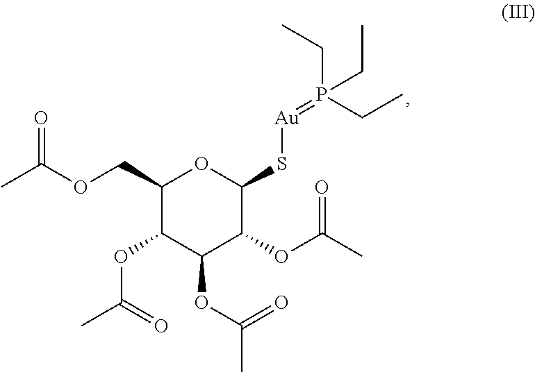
C1(COC(C)=O)C(OC(=O)C)C(OC(=O)C)C(OC(=O)C)C(S[Au]=P(CC)(CC)CC)O1
